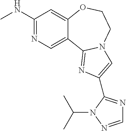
C1(NC)=NC=C2C(=C1)OCCN1C2=NC(C2=NC=NN2C(C)C)=C1
